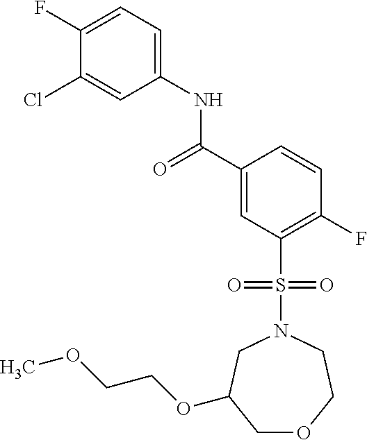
C1(F)=CC=C(NC(C2=CC(S(=O)(=O)N3CC(OCCOC)COCC3)=C(F)C=C2)=O)C=C1Cl
